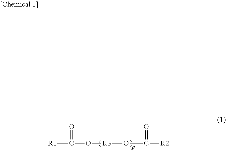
[R1]C(=O)O[R3]OC([R2])=O
